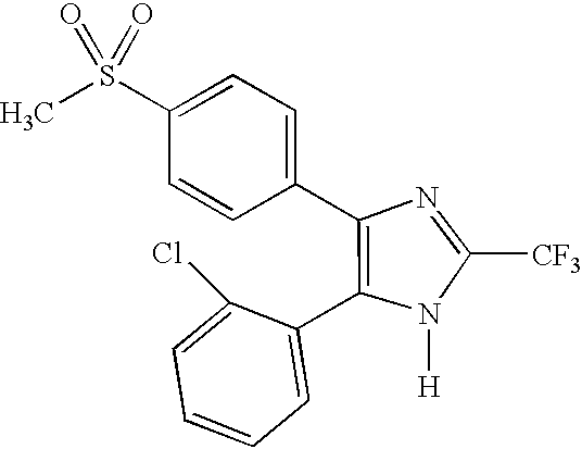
N1=C([CF3])N([H])C(C2=CC=CC=C2Cl)=C1C1=CC=C(S(C)(=O)=O)C=C1
